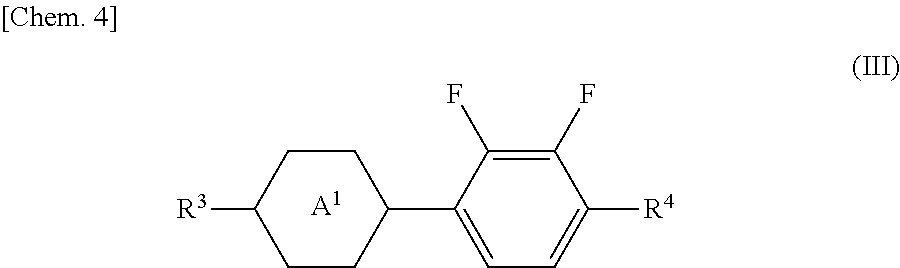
C1(F)=C(F)C(C2CCC([R3])CC2)=CC=C1[R4].[A1]
